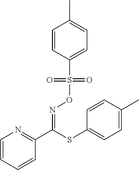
C1=CC(S(ON=C(C2=NC=CC=C2)SC2=CC=C(C)C=C2)(=O)=O)=CC=C1C
